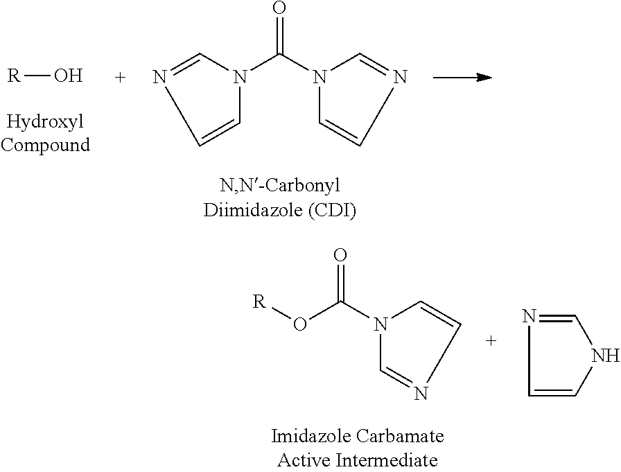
[R]O.C(=O)(N1C=CN=C1)N1C=CN=C1.C(=O)(O[R])N1C=NC=C1.C1=CNC=N1
